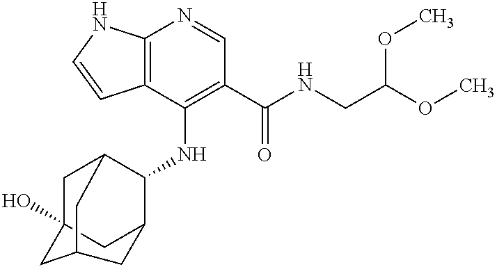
C12=C(C(NC3C4CC5(O)CC3CC(C5)C4)=C(C(NCC(OC)OC)=O)C=N1)C=CN2
